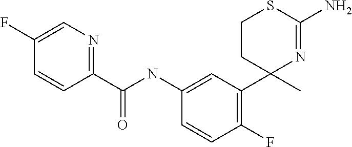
C(NC1=CC(C2(C)N=C(N)SCC2)=C(F)C=C1)(=O)C1=NC=C(F)C=C1
